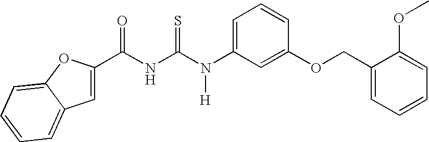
C(NC(N(C1=CC=CC(OCC2=CC=CC=C2OC)=C1)[H])=S)(=O)C1=CC2=CC=CC=C2O1
